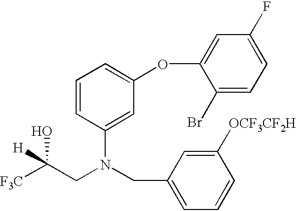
C1=CC(N(CC2=CC=CC([OCF3CF2H])=C2)CC([F3C])([H])O)=CC(OC2=CC(F)=CC=C2Br)=C1
